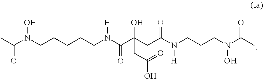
N([H])(C(C(CC(N([H])CCCN(C(C)=O)O)=O)(CC(=O)O)O)=O)CCCCCN(C(C)=O)O
